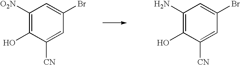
C1([O2N])=C(O)C([CN])=CC(Br)=C1.C1(N)=C(O)C([CN])=CC(Br)=C1
